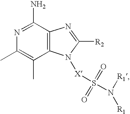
C12=C(C(N)=NC(C)=C1C)N=C([R2])N2[X]S(N([R1])[R1])(=O)=O
